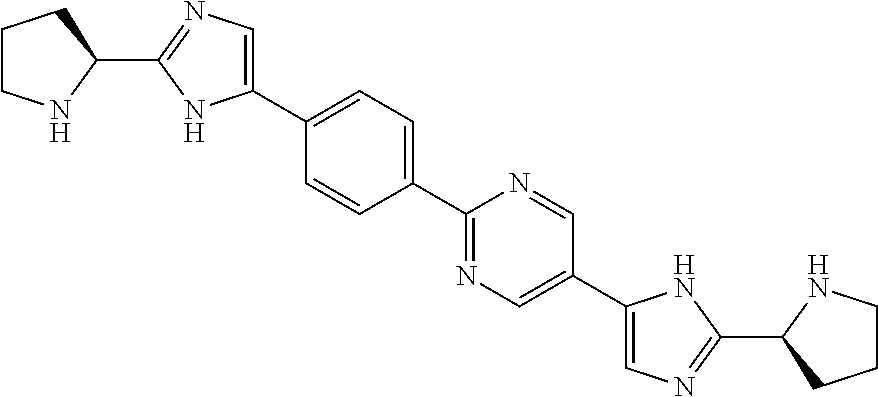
N1=C(C2=CC=C(C3=CN=C(C4NCCC4)N3)C=C2)N=CC(C2=CN=C(C3NCCC3)N2)=C1
